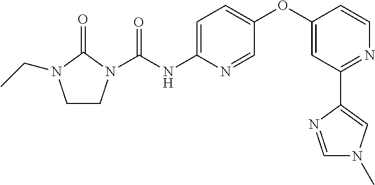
C1CN(C(NC2=CC=C(OC3=CC(C4=CN(C)C=N4)=NC=C3)C=N2)=O)C(=O)N1CC
